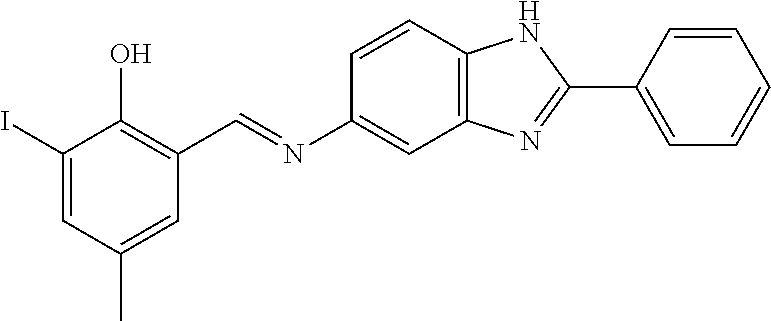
C1(I)=CC(C)=CC(C=NC2=CC3=C(C=C2)NC(C2=CC=CC=C2)=N3)=C1O
